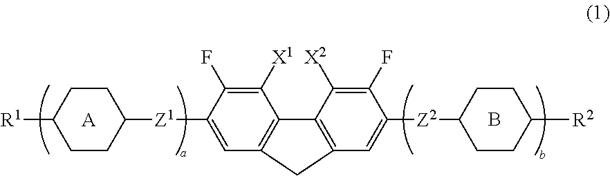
[R1]C1CCC([Z1]C2=CC3=C(C([X1])=C2F)C2=C(C=C([Z2]C4CCC([R2])CC4)C(F)=C2[X2])C3)CC1.[A].B
